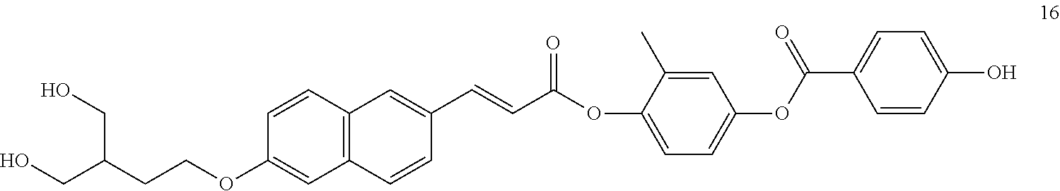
C1(OCCC(CO)CO)=CC2=C(C=C1)C=C(C=CC(OC1=CC=C(OC(C3=CC=C(O)C=C3)=O)C=C1C)=O)C=C2
